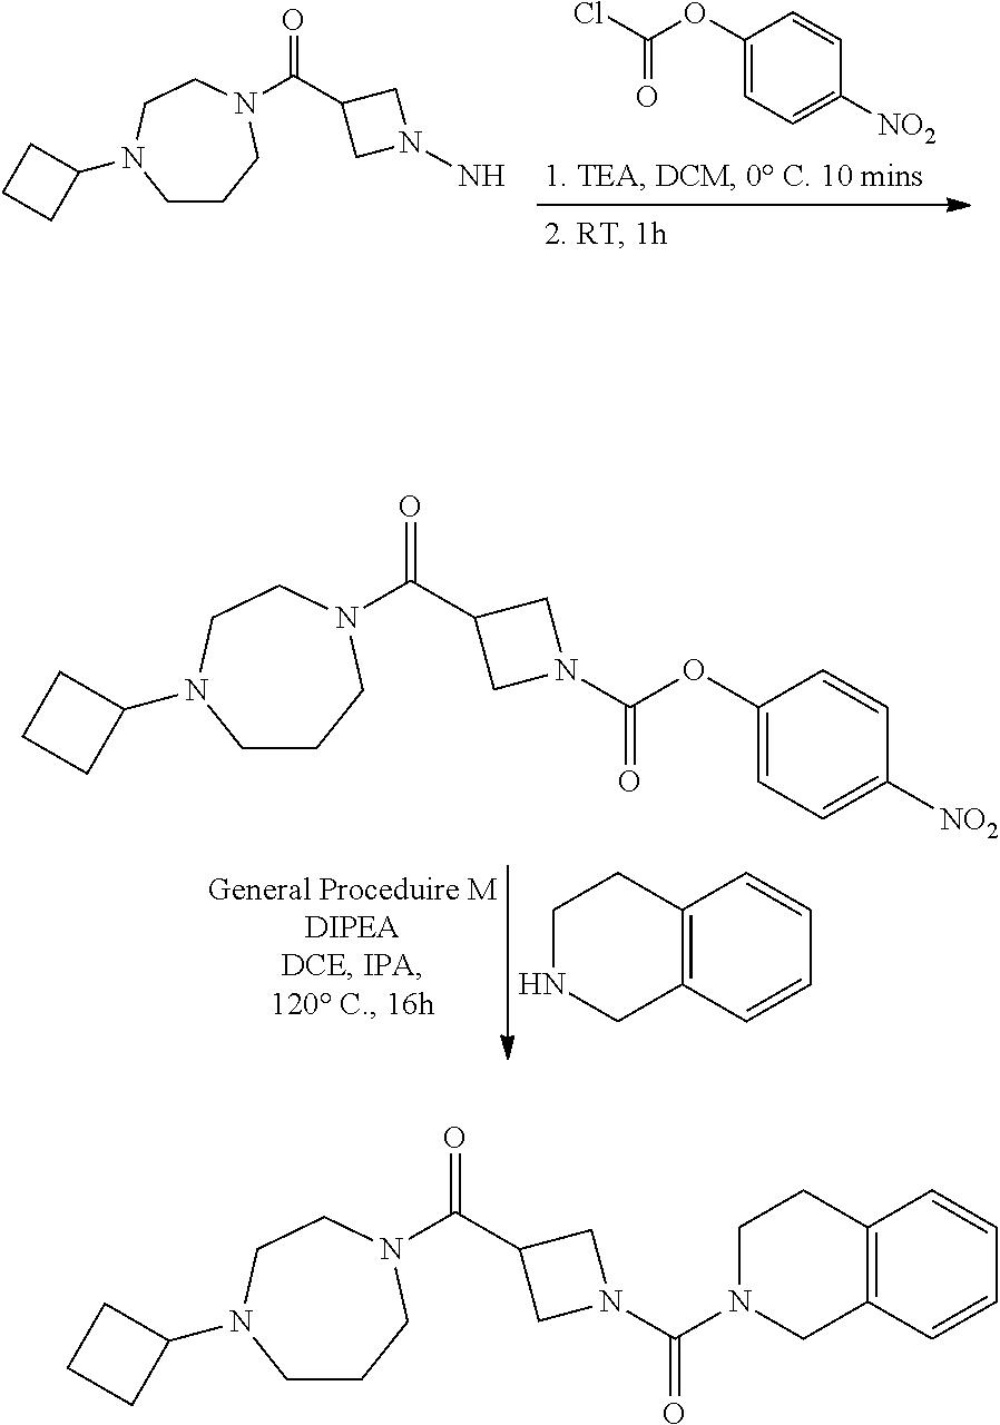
C1CCN(C(=O)C2CN(N)C2)CCN1C1CCC1.C1(OC(Cl)=O)=CC=C([NO2])C=C1.C12=C(C=CC=C1)CNCC2.C1CCN(C(=O)C2CN(C(=O)OC3=CC=C([NO2])C=C3)C2)CCN1C1CCC1.C1CCN(C(=O)C2CN(C(=O)N3CC4=C(CC3)C=CC=C4)C2)CCN1C1CCC1
